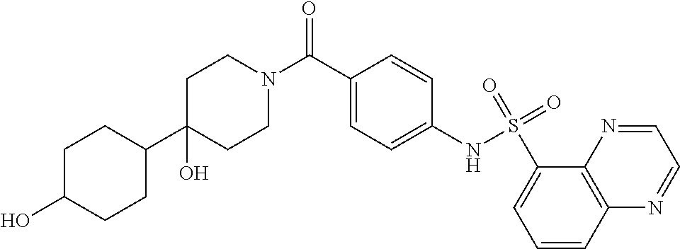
C1CN(C(C2=CC=C(NS(=O)(=O)C3=CC=CC4=C3N=CC=N4)C=C2)=O)CCC1(O)C1CCC(O)CC1
